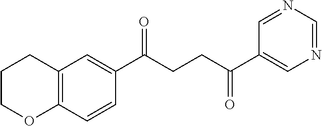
C1(C(CCC(C2=CN=CN=C2)=O)=O)=CC2=C(C=C1)OCCC2
